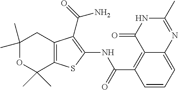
C1(C)(C)OC(C)(C)C2=C(C1)C(C(N)=O)=C(NC(=O)C1=C3C(=CC=C1)N=C(C)NC3=O)S2
